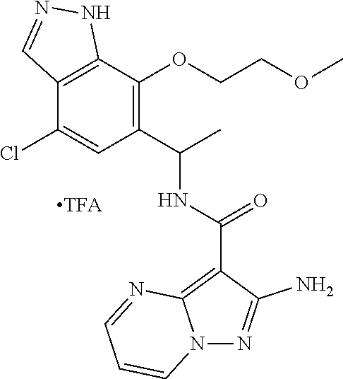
C12=C(C(OCCOC)=C(C(C)NC(C3=C4N(N=C3N)C=CC=N4)=O)C=C1Cl)NN=C2
